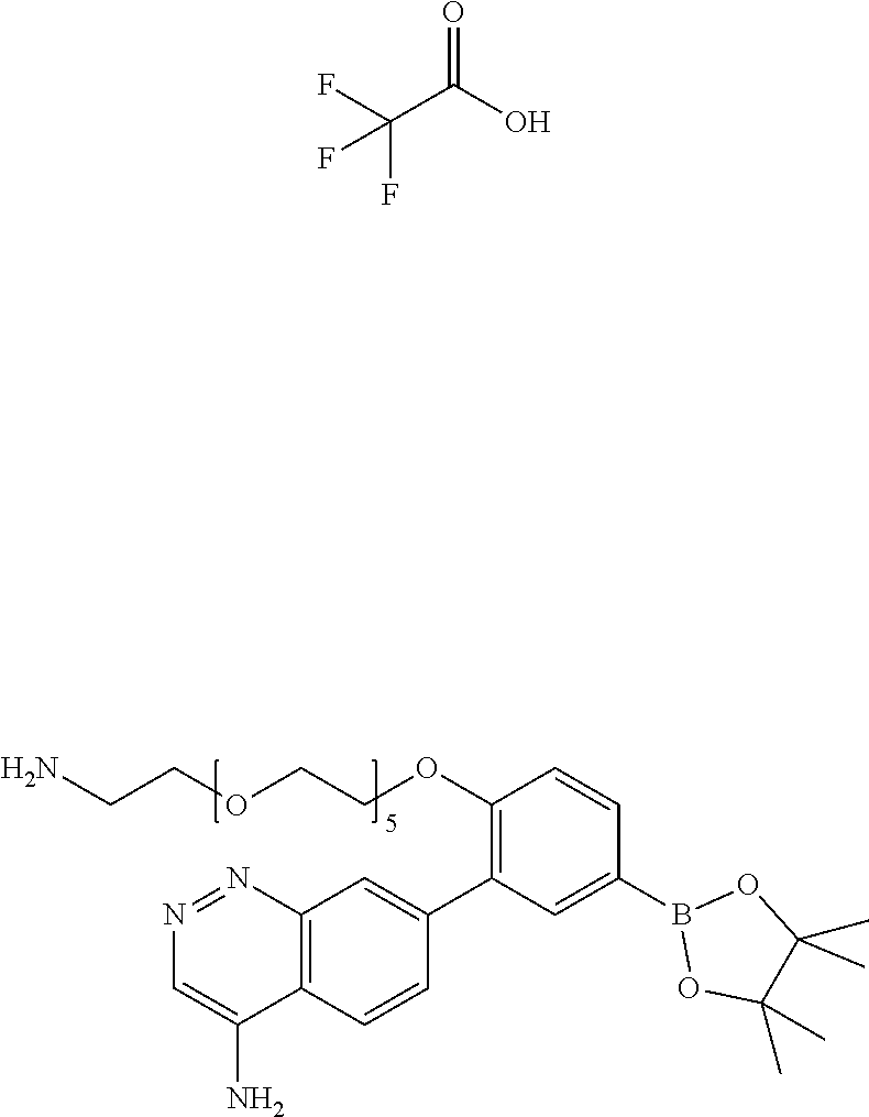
O(CCOCCN)C1=C(C2=CC3=C(C=C2)C(N)=CN=N3)C=C(B2OC(C)(C)C(C)(C)O2)C=C1.FC(C(O)=O)(F)F
